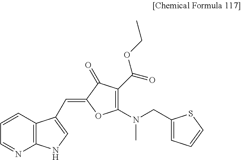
C1=CC2=C(N=C1)NC=C2C=C1OC(N(C)CC2=CC=CS2)=C(C(=O)OCC)C1=O
